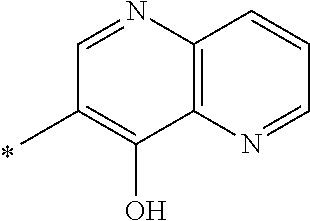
C1=NC2=C(C(O)=C1C)N=CC=C2
